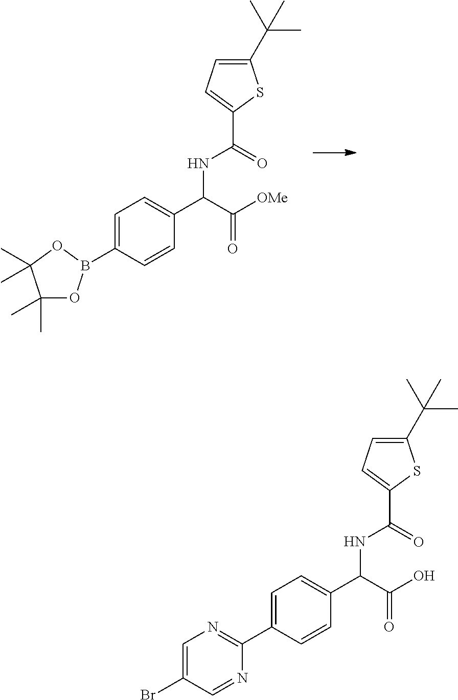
C1=C(B2OC(C)(C)C(C)(C)O2)C=CC(C(NC(=O)C2=CC=C(C(C)(C)C)S2)C(=O)[OMe])=C1.C1=C(C2=NC=C(Br)C=N2)C=CC(C(NC(=O)C2=CC=C(C(C)(C)C)S2)C(=O)O)=C1
